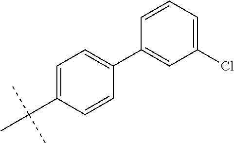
C1(C2=CC(Cl)=CC=C2)=CC=C(C(C)(C)C)C=C1
